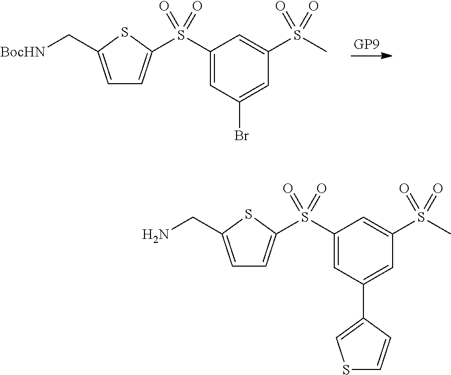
C1(S(=O)(=O)C2=CC=C(C[BocHN])S2)=CC(Br)=CC(S(C)(=O)=O)=C1.C1(S(=O)(=O)C2=CC=C(CN)S2)=CC(C2=CSC=C2)=CC(S(C)(=O)=O)=C1
